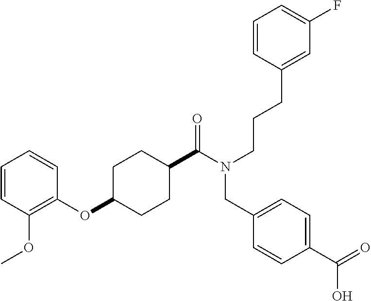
O(C1CCC(C(N(CCCC2=CC(F)=CC=C2)CC2=CC=C(C(=O)O)C=C2)=O)CC1)C1=C(OC)C=CC=C1
